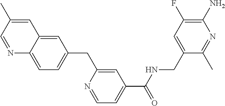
C1=C2C(=CC=C1CC1=CC(C(=O)NCC3=CC(F)=C(N)N=C3C)=CC=N1)N=CC(C)=C2
